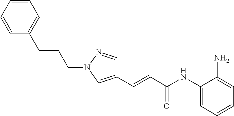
C(=CC(NC1=CC=CC=C1N)=O)C1=CN(CCCC2=CC=CC=C2)N=C1
